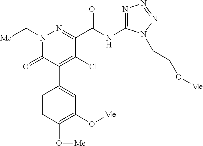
C1(C(NC2=NN=NN2CCO[Me])=O)=NN(C[Me])C(=O)C(C2=CC(O[Me])=C(O[Me])C=C2)=C1Cl
